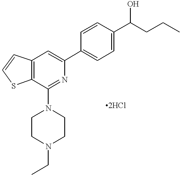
C12=C(C=C(C3=CC=C(C(CCC)O)C=C3)N=C1N1CCN(CC)CC1)C=CS2
